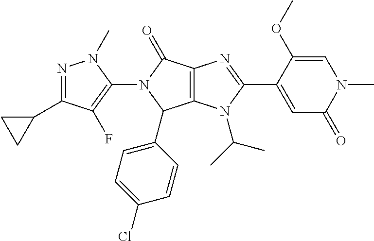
C12=C(N(C(C)C)C(C3=CC(=O)N(C)C=C3OC)=N1)C(C1=CC=C(Cl)C=C1)N(C1=C(F)C(C3CC3)=NN1C)C2=O
